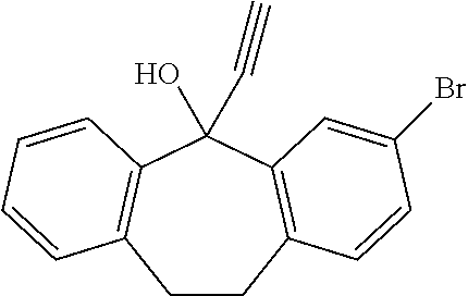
C12=C(C(O)(C#C)C3=C(C=CC=C3)CC1)C=C(Br)C=C2
